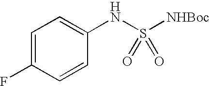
C1=C(F)C=CC(NS([NHBoc])(=O)=O)=C1
